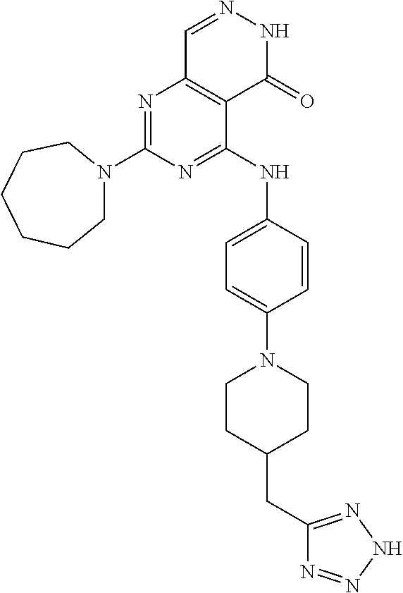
N1=C(N2CCCCCC2)N=C(NC2=CC=C(N3CCC(CC4=NNN=N4)CC3)C=C2)C2=C1C=NNC2=O
